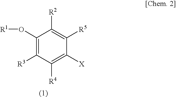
C1(O[R1])=C([R3])C([R4])=C([X])C([R5])=C1[R2]
